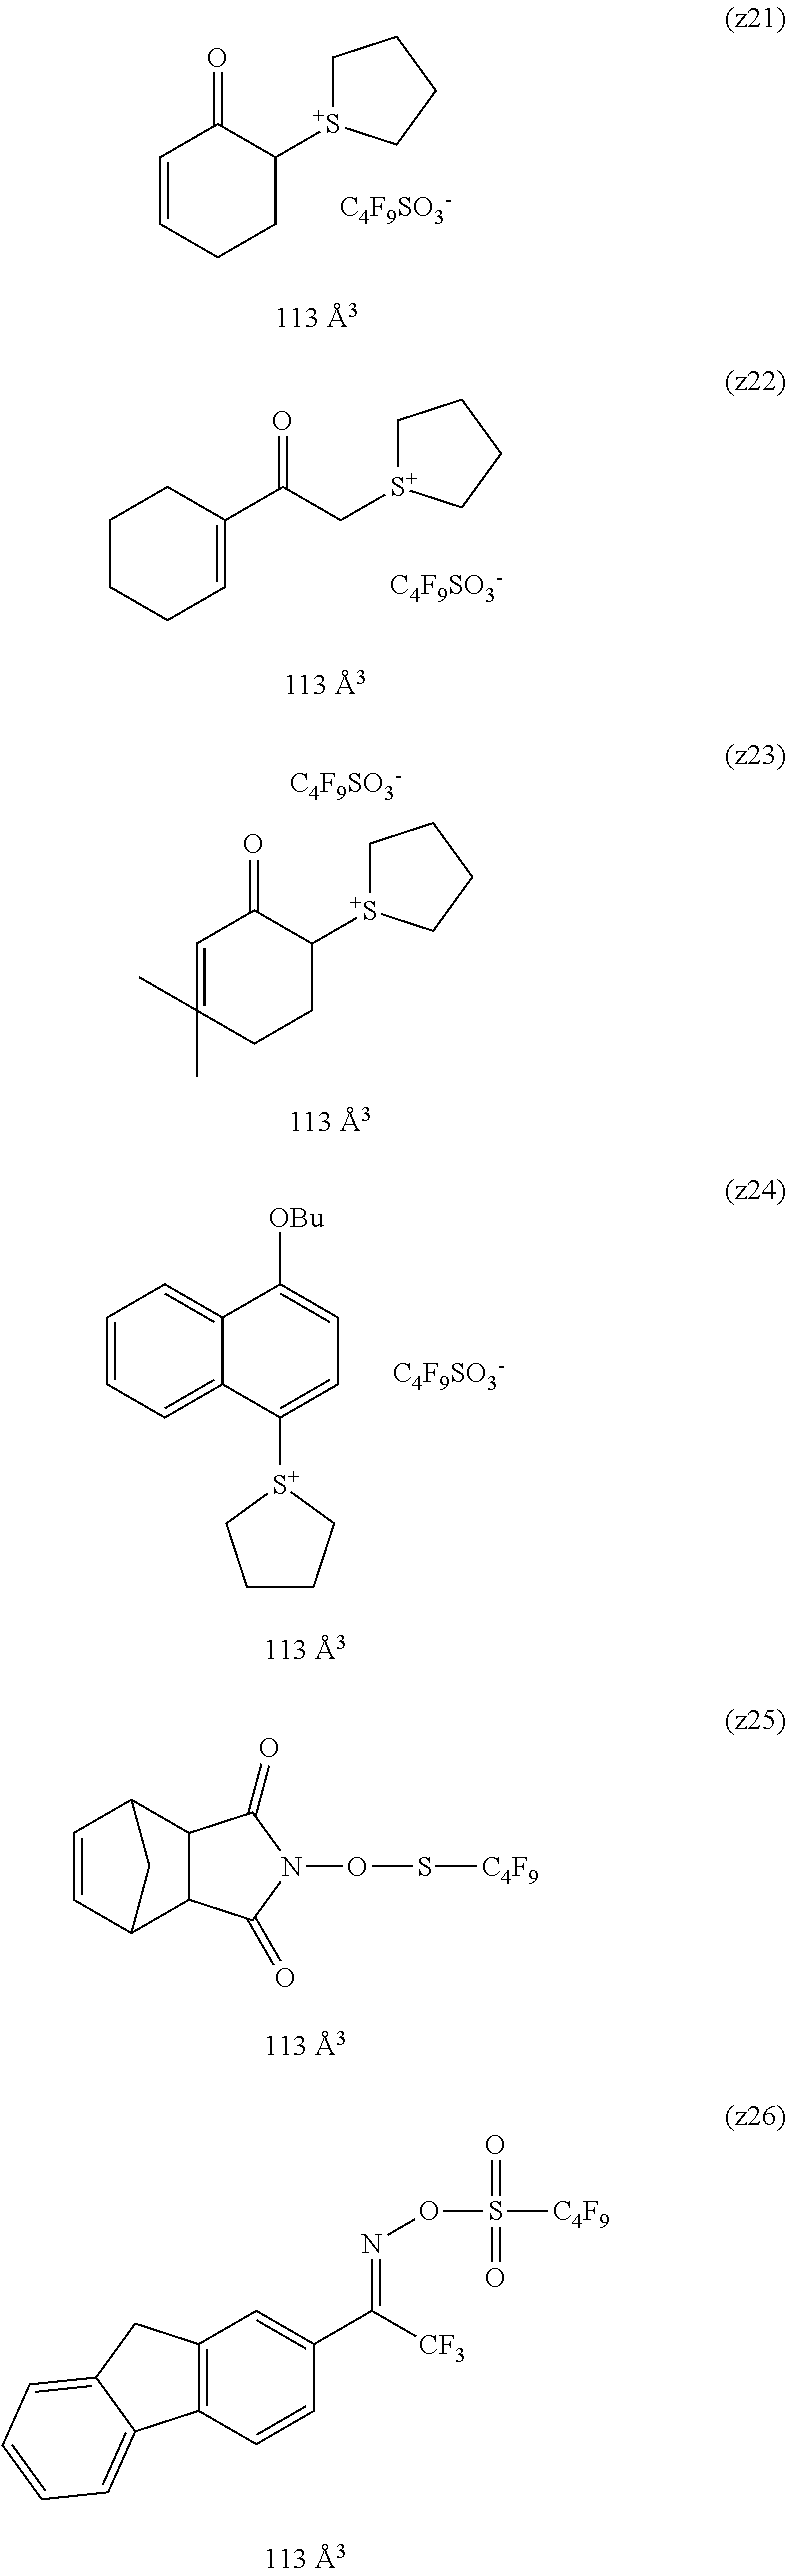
C1=CCCC([S+]2CCCC2)C1=O.[C4F9SO3-].C1CCC=C(C(C[S+]2CCCC2)=O)C1.[C4F9SO3-].C1=C(C)(C)CCC([S+]2CCCC2)C1=O.[C4F9SO3-].C1=CC=C2C(=C1)C([OBu])=CC=C2[S+]1CCCC1.[C4F9SO3-].C12C3C(C(C1)C=C2)C(=O)N(OS[C4F9])C3=O.C12=C(CC3=CC=CC=C13)C=C(C(=NOS([C4F9])(=O)=O)[CF3])C=C2
